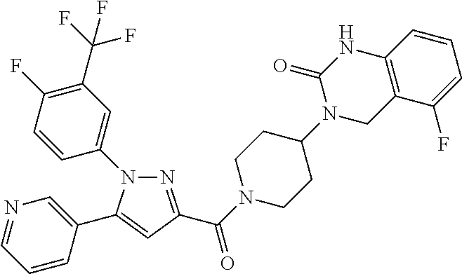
N1=C(C(=O)N2CCC(N3CC4=C(NC3=O)C=CC=C4F)CC2)C=C(C2=CN=CC=C2)N1C1=CC(C(F)(F)F)=C(F)C=C1
